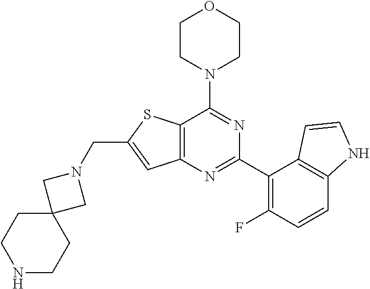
C12=C(N=C(C3=C(F)C=CC4=C3C=CN4)N=C1N1CCOCC1)C=C(CN1CC3(C1)CCNCC3)S2
